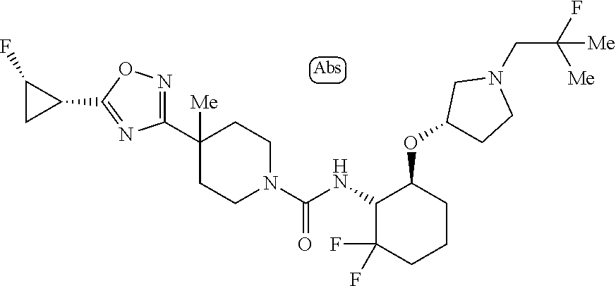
C1([Me])(C2=NOC(C3C(F)C3)=N2)CCN(C(NC2C(F)(F)CCCC2OC2CCN(CC([Me])([Me])F)C2)=O)CC1
